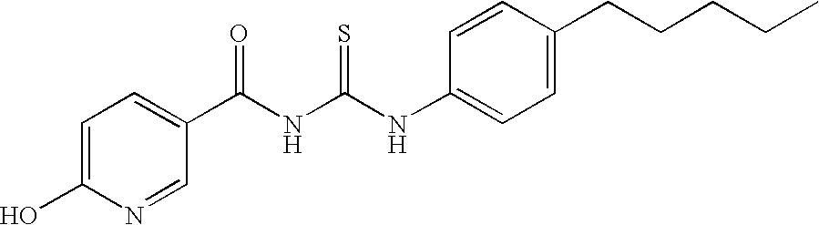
N(C(NC(=O)C1=CC=C(O)N=C1)=S)C1=CC=C(CCCCC)C=C1
